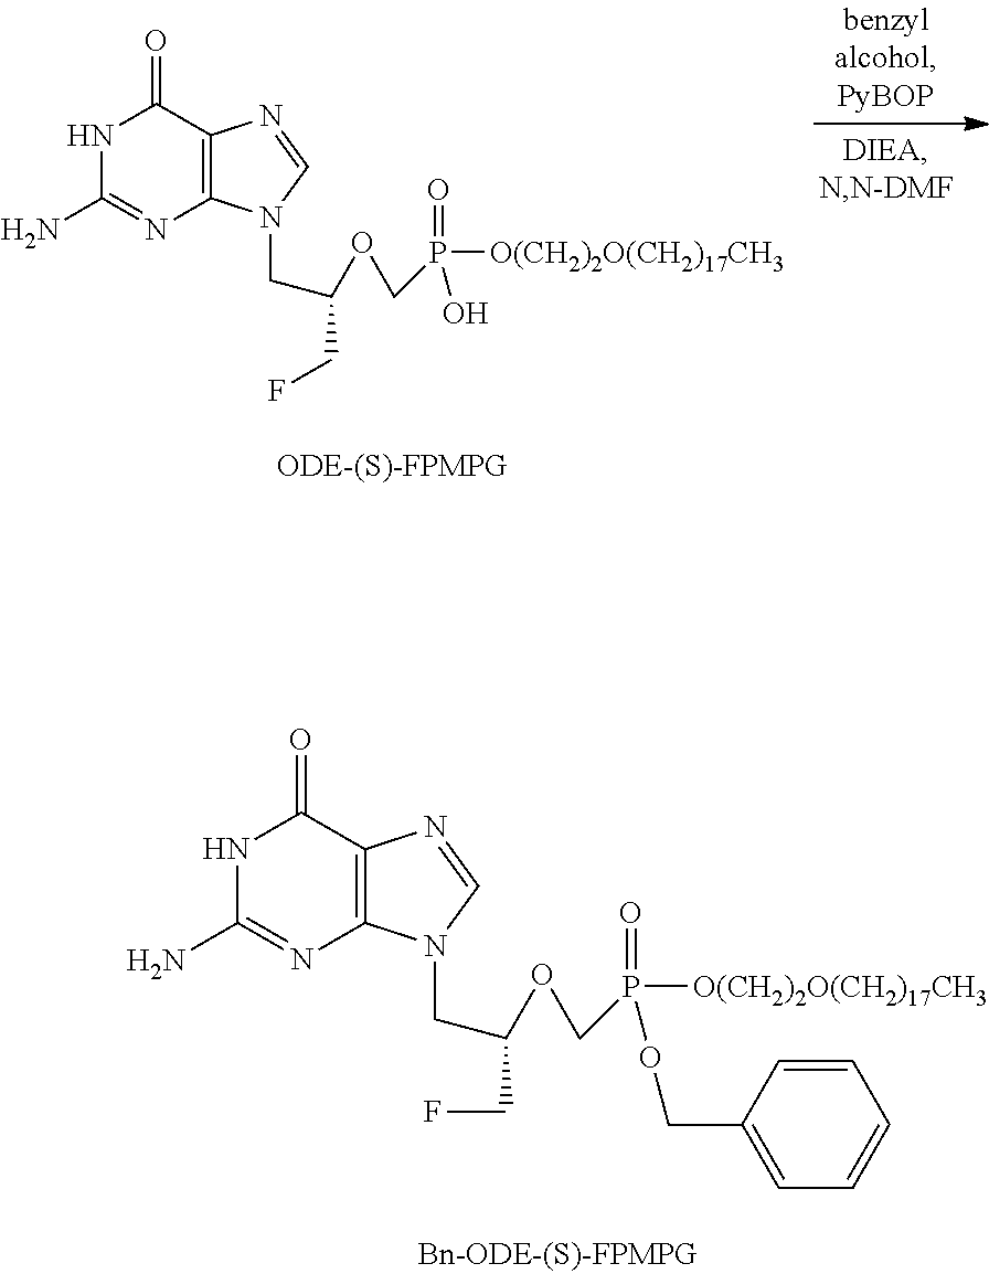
N1C(N)=NC2=C(C1=O)N=CN2CC(OCP(=O)(O)[O(CH2)2O(CH2)17CH3])CF.N1C(N)=NC2=C(C1=O)N=CN2CC(OCP(=O)(OCC1=CC=CC=C1)[O(CH2)2O(CH2)17CH3])CF
